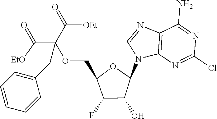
C12=C(N=C(Cl)N=C1N)N(C1OC(COC(C(=O)[EtO])(C(=O)[OEt])CC3=CC=CC=C3)C(F)C1O)C=N2
